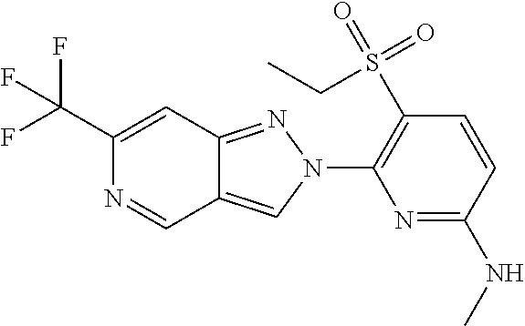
C1(C(F)(F)F)=CC2=NN(C3=C(S(=O)(=O)CC)C=CC(NC)=N3)C=C2C=N1
